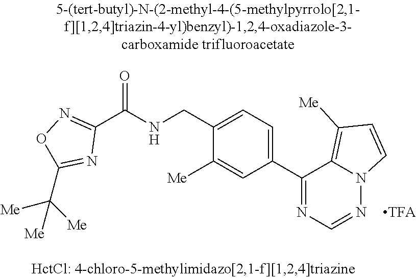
C1(CNC(C2=NOC(C([Me])([Me])[Me])=N2)=O)=CC=C(C2=NC=NN3C2=C([Me])C=C3)C=C1[Me]
